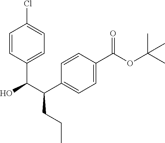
C1=CC(C(C(C2=CC=C(C(OC(C)(C)C)=O)C=C2)CCC)O)=CC=C1Cl
